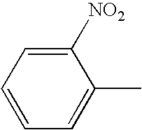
C1=CC=C(C)C([NO2])=C1
